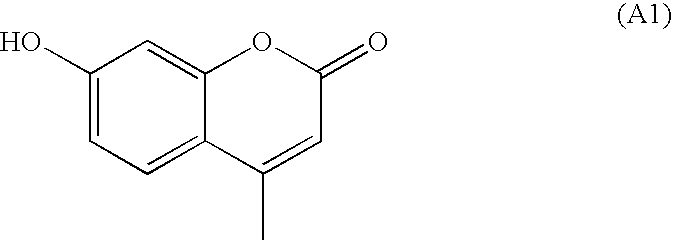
C1(O)=CC=C2C(=C1)OC(=O)C=C2C
